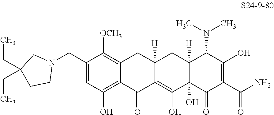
C1(CN2CC(CC)(CC)CC2)=CC(O)=C2C(=C1[OCH3])CC1([H])C(=C(O)C3(O)C([H])(C1)C(N(C)C)C(O)=C(C(N)=O)C3=O)C2=O
